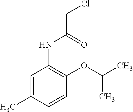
C1=C(C)C=CC(OC(C)C)=C1NC(CCl)=O
